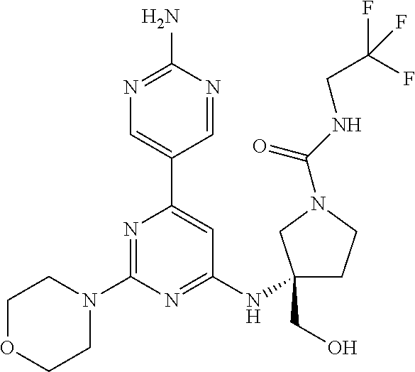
N1=C(N)N=CC(C2=CC(NC3(CO)CCN(C(NCC(F)(F)F)=O)C3)=NC(N3CCOCC3)=N2)=C1
